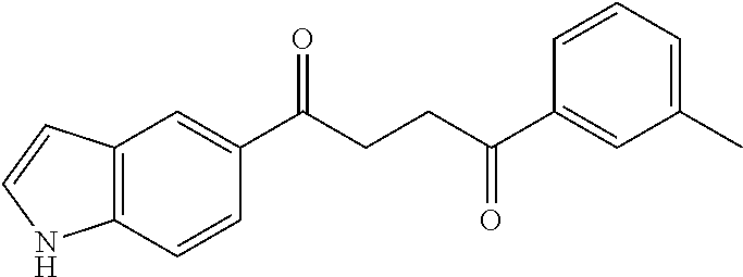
C1(C(CCC(C2=CC(C)=CC=C2)=O)=O)=CC2=C(C=C1)NC=C2
